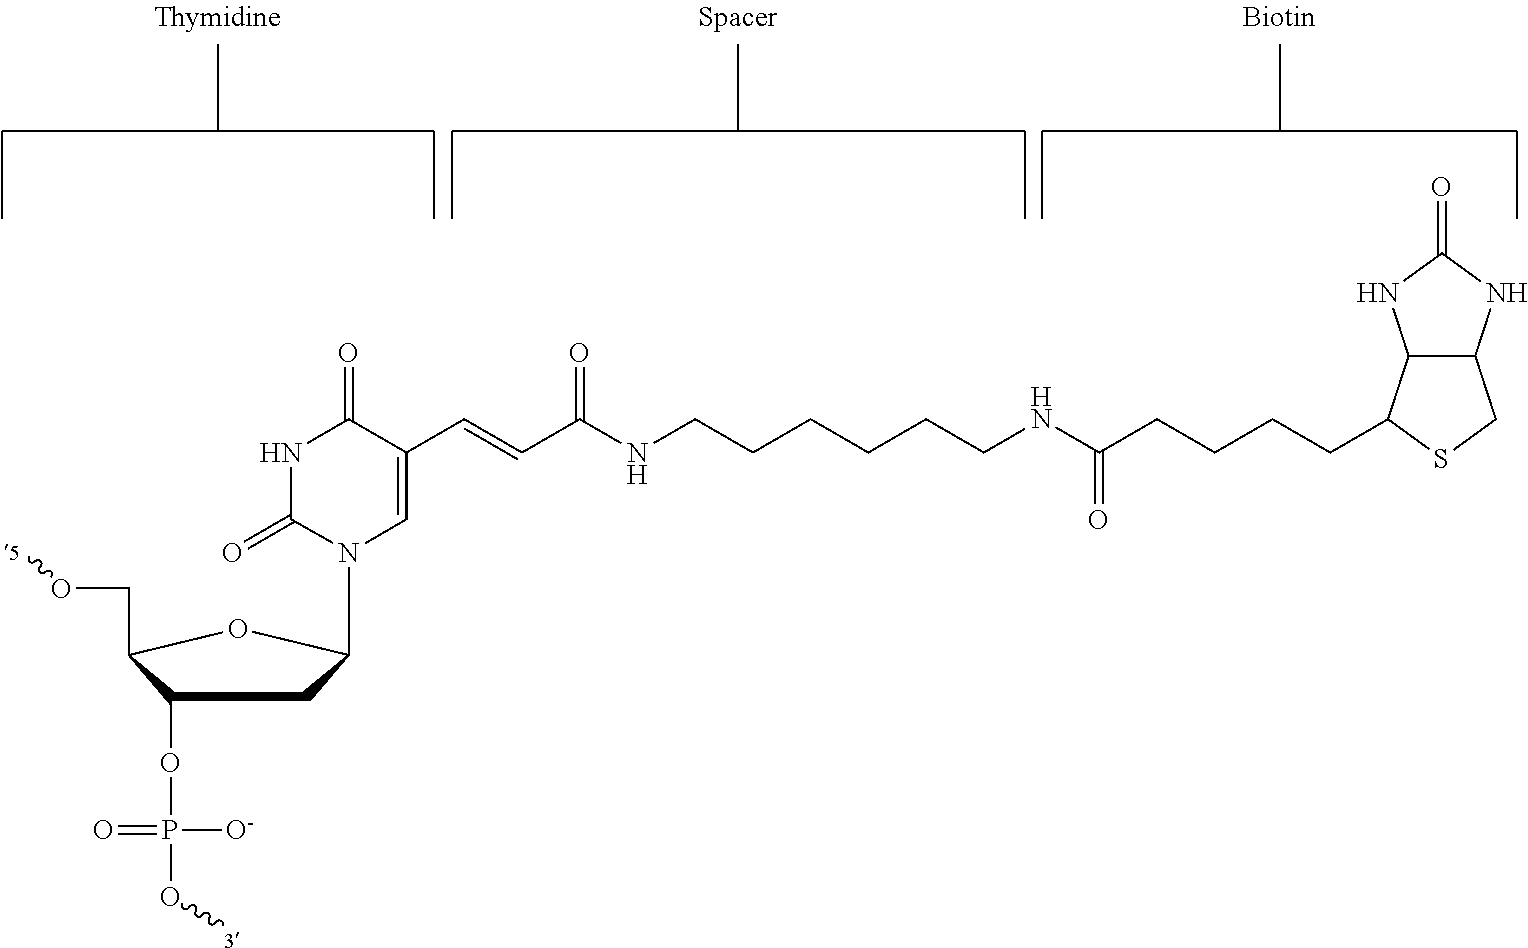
C(CCCC(NCCCCCCNC(=O)C=CC1=CN(C2CC(OP(O[3])([O-])=O)C(CO[5])O2)C(=O)NC1=O)=O)C1C2C(CS1)NC(=O)N2
